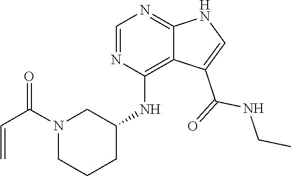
N1(C(C=C)=O)CCCC(NC2=C3C(=NC=N2)NC=C3C(NCC)=O)C1
